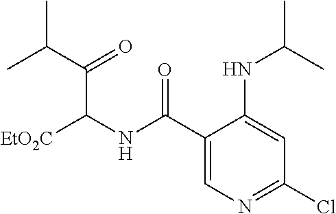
C1(C(NC([EtO2C])C(C(C)C)=O)=O)=CN=C(Cl)C=C1NC(C)C
